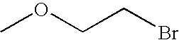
COCCBr
